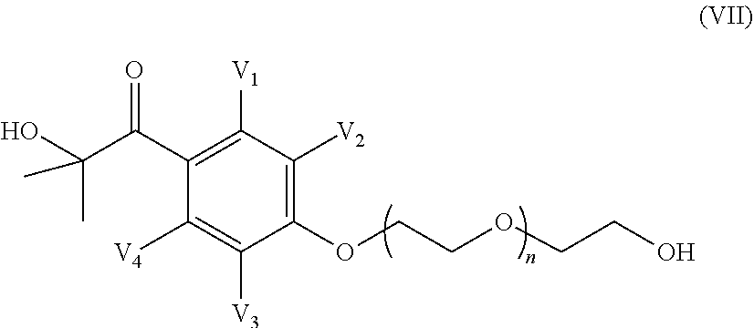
C1(C(=O)C(C)(O)C)=C([V1])C([V2])=C(OCCOCCO)C([V3])=C1[V4]
